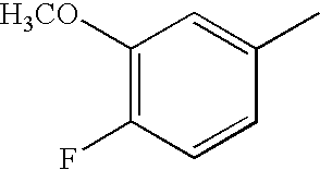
C1([H3CO])=C(F)C=CC(C)=C1
